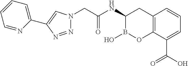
C12=C(C(C(O)=O)=CC=C1)OB(O)C(NC(CN1N=NC(C3=CC=CC=N3)=C1)=O)C2
